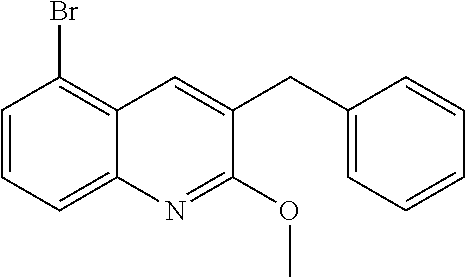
C1=CC=C2C(=C1Br)C=C(CC1=CC=CC=C1)C(OC)=N2
